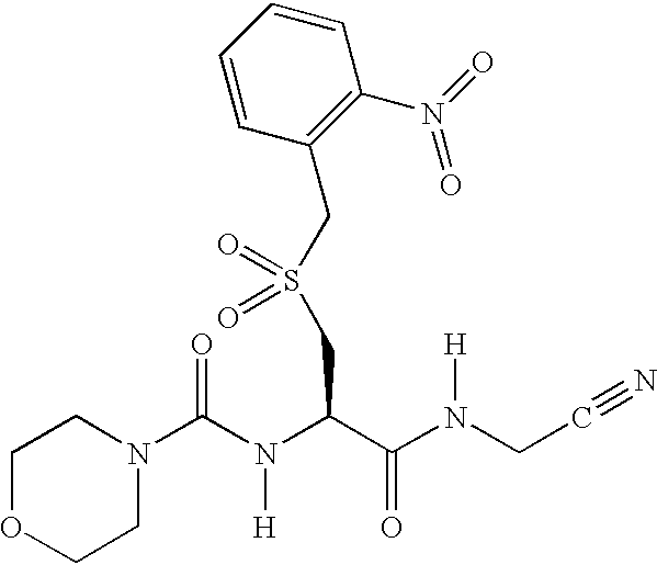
C1OCCN(C(N(C(C(N(CC#N)[H])=O)CS(=O)(=O)CC2=C(N(=O)=O)C=CC=C2)[H])=O)C1
